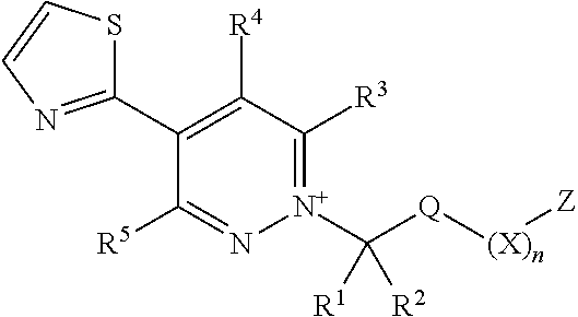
C1(C2=NC=CS2)=C([R4])C([R3])=[N+](C([Q][(X)n][Z])([R1])[R2])N=C1[R5]
